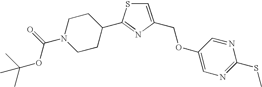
C1=C(COC2=CN=C(SC)N=C2)N=C(C2CCN(C(=O)OC(C)(C)C)CC2)S1
